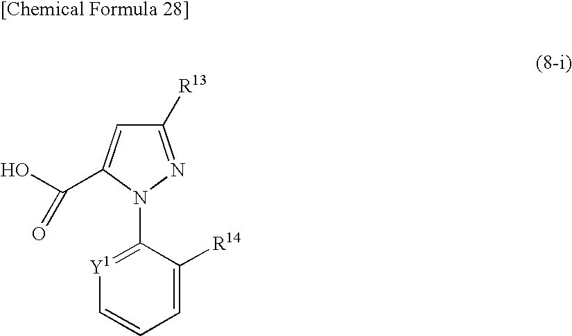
C1([R13])=NN(C2=[Y1]C=CC=C2[R14])C(C(O)=O)=C1
